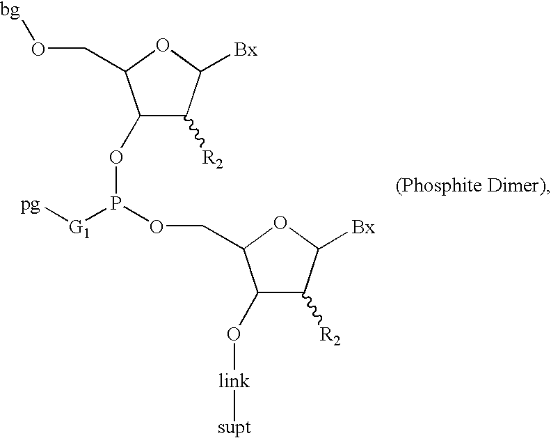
C1([R2])C(OP([G1][pg])OCC2C(O[link][supt])C([R2])C([Bx])O2)C(CO[bg])OC1[Bx]
